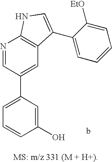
C1=C(C2=CC3=C(N=C2)NC=C3C2=CC=CC=C2[EtO])C=C(O)C=C1
